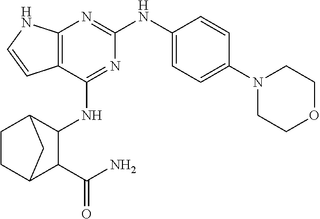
C12=C(C(NC3C4CCC(C3C(N)=O)C4)=NC(NC3=CC=C(N4CCOCC4)C=C3)=N1)C=CN2
